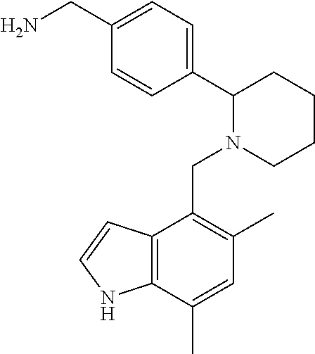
C1(CN)=CC=C(C2N(CC3=C(C)C=C(C)C4=C3C=CN4)CCCC2)C=C1
